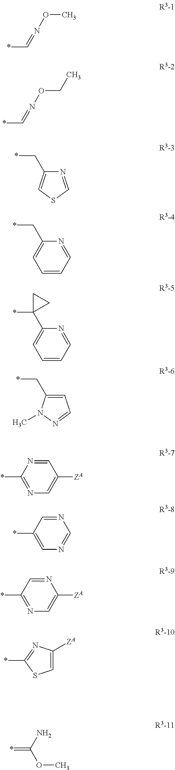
*C=NOC.*C=NOCC.C1(C*)=CSC=N1.C1(C*)=CC=CC=N1.C1(C2(*)CC2)=CC=CC=N1.C1(C*)=CC=NN1C.C1(*)=NC=C([ZA])C=N1.C1(*)=CN=CN=C1.C1(*)=NC=C([ZA])N=C1.C1([ZA])=CSC(*)=N1.NC(OC)=*
